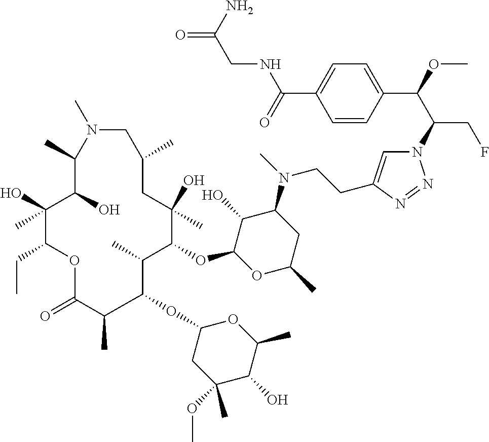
N1=NN(C(C(C2=CC=C(C(NCC(=O)N)=O)C=C2)OC)CF)C=C1CCN(C1C(O)C(OC2C(C)C(OC3CC(OC)(C)C(O)C(C)O3)C(C)C(=O)OC(CC)C(O)(C)C(O)C(C)N(C)CC(C)CC2(O)C)OC(C)C1)C
